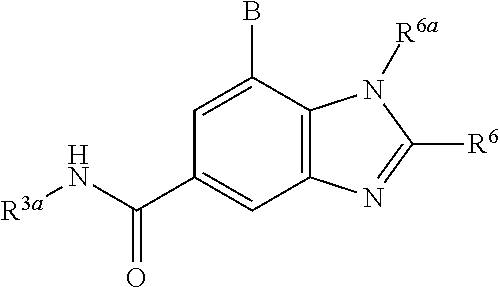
C1=C(B)C2=C(C=C1C(N[R3a])=O)N=C([R6])N2[R6a]
